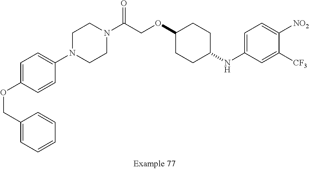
C1=C(OCC2=CC=CC=C2)C=CC(N2CCN(C(COC3CCC(NC4=CC=C([NO2])C([CF3])=C4)CC3)=O)CC2)=C1
